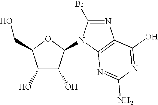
C1(Br)=NC2=C(N1C1C(O)C(O)C(CO)O1)N=C(N)N=C2O
